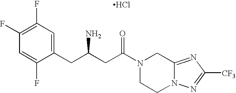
C1(CC(CC(N2CCN3C(=NC([CF3])=N3)C2)=O)N)=CC(F)=C(F)C=C1F.Cl
